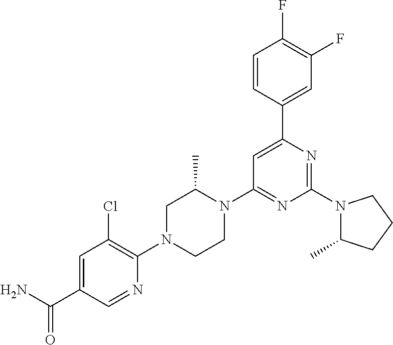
C1=C(C(N)=O)C=NC(N2CCN(C3=NC(N4C(C)CCC4)=NC(C4=CC(F)=C(F)C=C4)=C3)C(C)C2)=C1Cl
